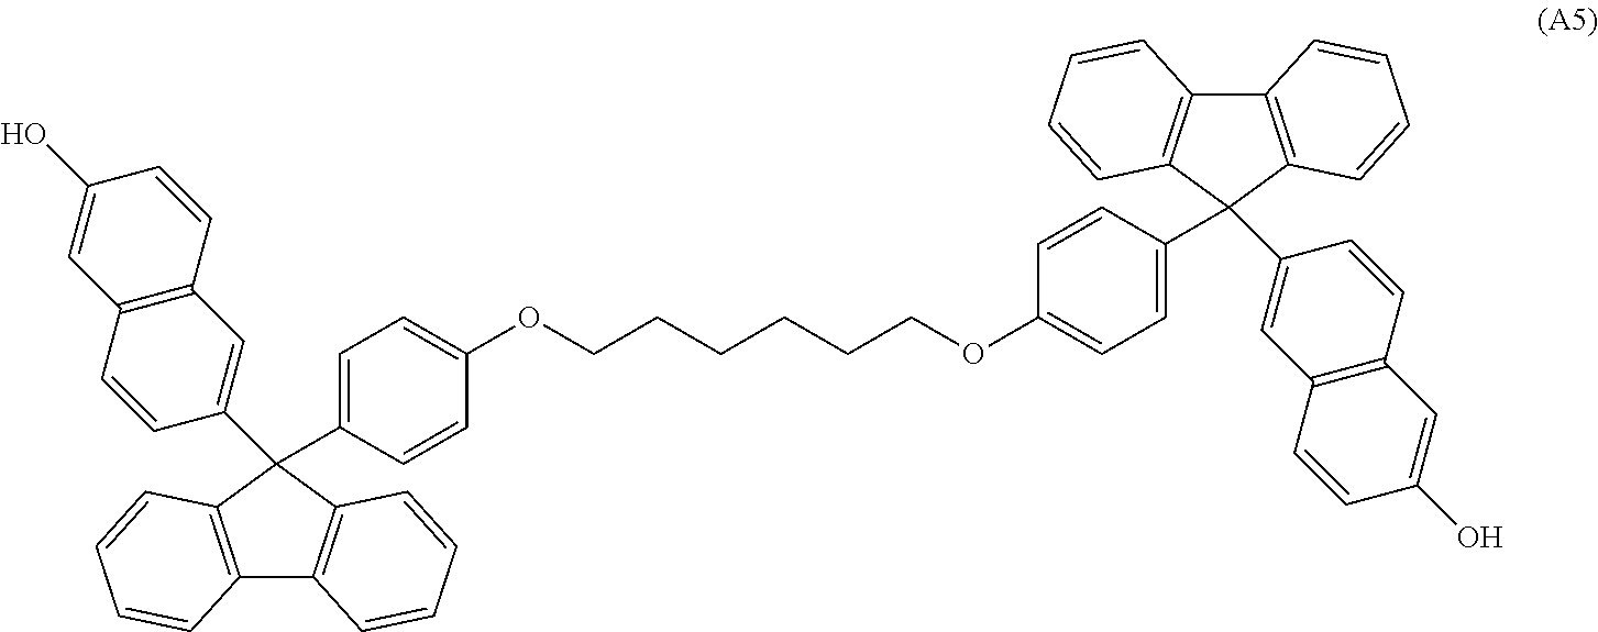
C12=C(C(C3=CC=C(OCCCCCCOC4=CC=C(C5(C6=CC7=C(C=C6)C=C(O)C=C7)C6=C(C7=C5C=CC=C7)C=CC=C6)C=C4)C=C3)(C3=CC4=C(C=C3)C=C(O)C=C4)C3=C1C=CC=C3)C=CC=C2
